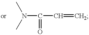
N(C(C=C)=O)(C)C
